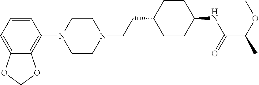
C1=CC=C2C(=C1N1CCN(CCC3CCC(NC(C(OC)C)=O)CC3)CC1)OCO2
